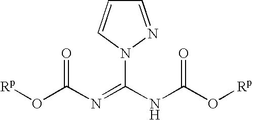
C(O[Rp])(N=C(NC(O[Rp])=O)N1C=CC=N1)=O
